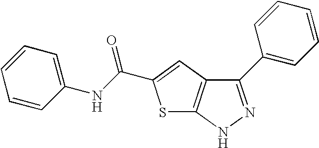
N1N=C(C2=CC=CC=C2)C2=C1SC(C(NC1=CC=CC=C1)=O)=C2
